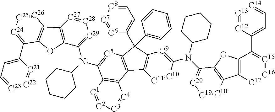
C12=C([C17]=[C16][C15]=C1C1=CC=[C14][C13]=[C12]1)C1=C(O2)C(N(C2=[C9]C3=C([C11]=[C10]2)C2=C(C3(C3=CC=[C8][C7]=[C6]3)C3=CC=CC=C3)[C5]=C(N(C3=[C29][C28]=[C27]C4=C3OC3=C4[C26]=[C25][C24]=C3C3=CC=[C23][C22]=[C21]3)C3CCCCC3)C3=C2[C4]=[C3][C2]=[C1]3)C2CCCCC2)=[C20][C19]=[C18]1
